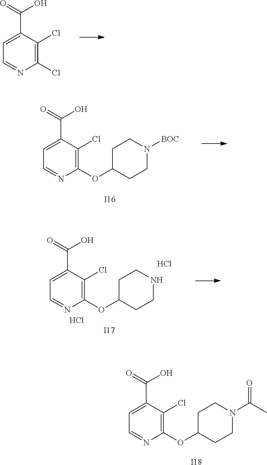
C1(Cl)=C(Cl)C(C(=O)O)=CC=N1.C1(OC2CCN([BOC])CC2)=C(Cl)C(C(=O)O)=CC=N1.[I16].C1(OC2CCNCC2)=C(Cl)C(C(=O)O)=CC=N1.Cl.Cl.[I17].C1(OC2CCN(C(C)=O)CC2)=C(Cl)C(C(=O)O)=CC=N1.[I18]
